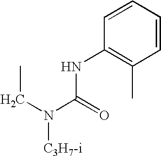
C(N(C(=O)NC1=C(C)C=CC=C1)[C3H7-i])C
